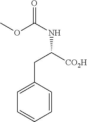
C1=CC(CC([CO2H])NC(=O)OC)=CC=C1
